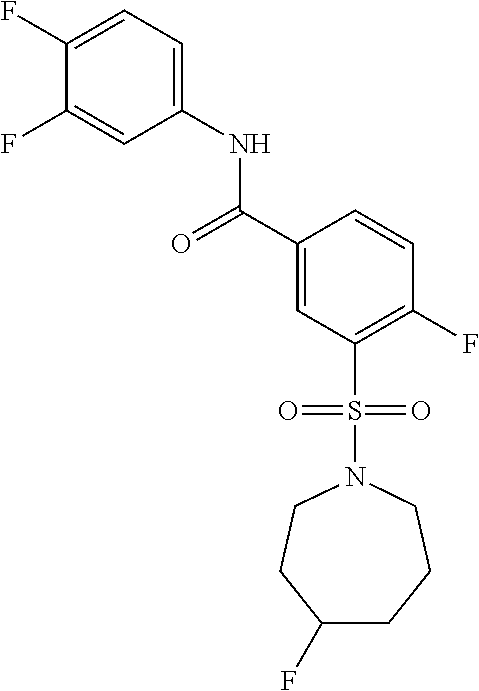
C(C1=CC(S(N2CCCC(F)CC2)(=O)=O)=C(F)C=C1)(=O)NC1=CC=C(F)C(F)=C1
